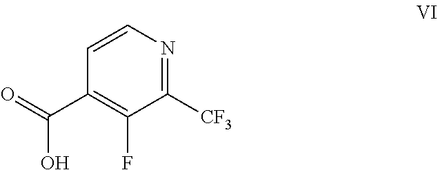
OC(=O)C1=C(F)C([CF3])=NC=C1
